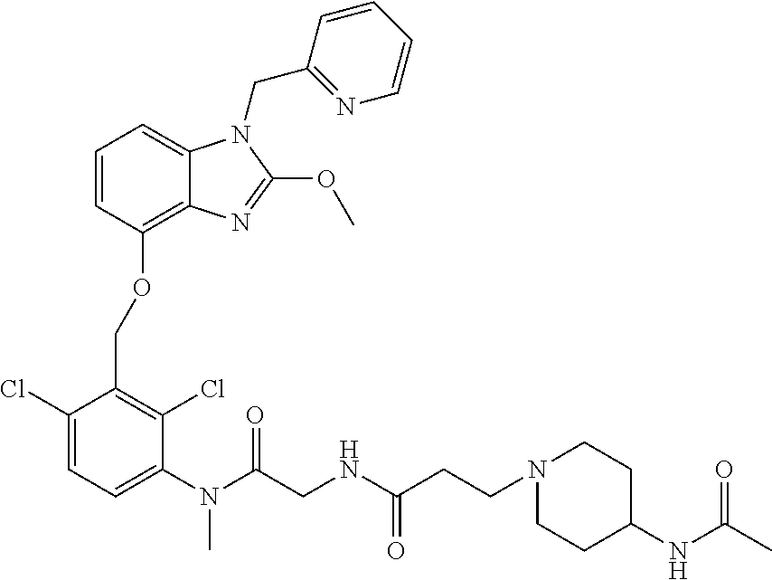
C1(Cl)=CC=C(N(C)C(=O)CNC(=O)CCN2CCC(NC(C)=O)CC2)C(Cl)=C1COC1=C2C(=CC=C1)N(CC1=NC=CC=C1)C(OC)=N2
